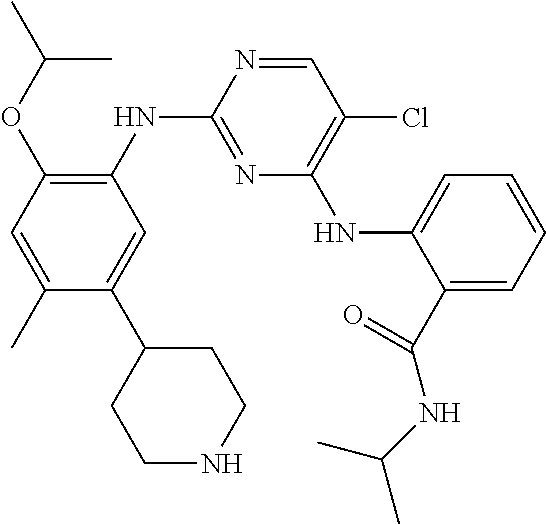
C1=NC(NC2=C(OC(C)C)C=C(C)C(C3CCNCC3)=C2)=NC(NC2=CC=CC=C2C(=O)NC(C)C)=C1Cl
